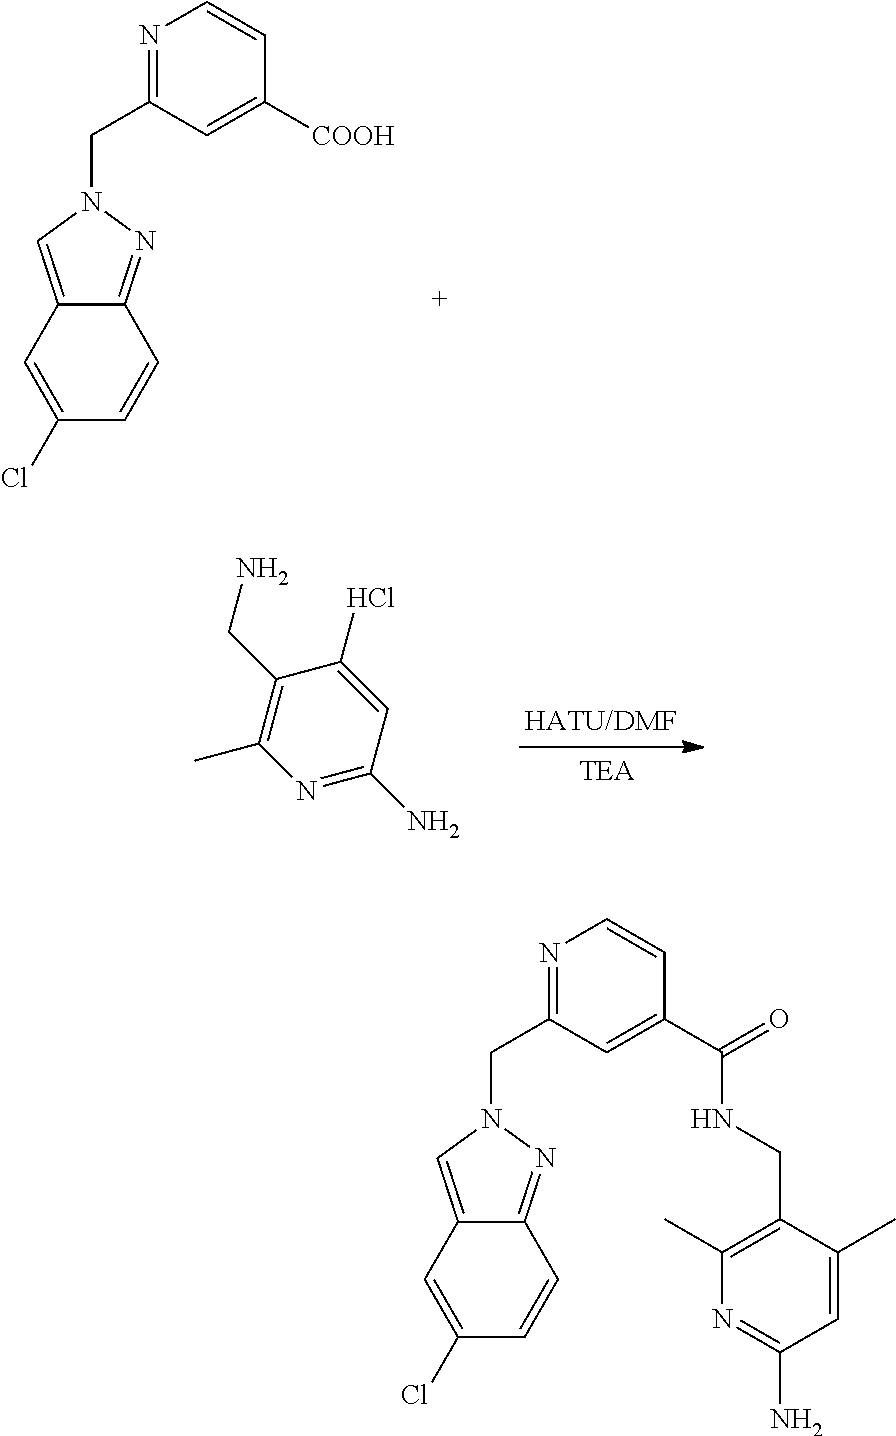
C12=NN(CC3=NC=CC([COOH])=C3)C=C1C=C(Cl)C=C2.N1=C(N)C=C(Cl)C(CN)=C1C.C12=NN(CC3=NC=CC(C(=O)NCC4=C(C)N=C(N)C=C4C)=C3)C=C1C=C(Cl)C=C2
